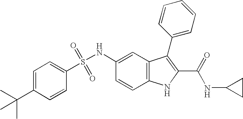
C1=C(C(C)(C)C)C=CC(S(NC2=CC3=C(C=C2)NC(C(=O)NC2CC2)=C3C2=CC=CC=C2)(=O)=O)=C1
